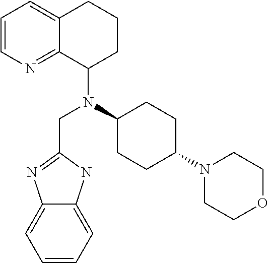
C12=CC=CN=C1C(N(CC1=NC3=CC=CC=C3N1)C1CCC(N3CCOCC3)CC1)CCC2
